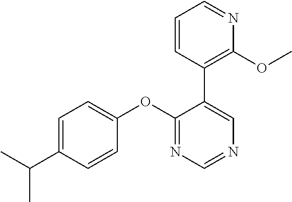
C1(OC2=CC=C(C(C)C)C=C2)=NC=NC=C1C1=C(OC)N=CC=C1
